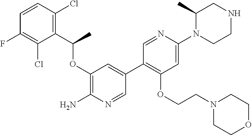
C1(OC(C2=C(Cl)C=CC(F)=C2Cl)C)=C(N)N=CC(C2=C(OCCN3CCOCC3)C=C(N3CCNCC3C)N=C2)=C1
